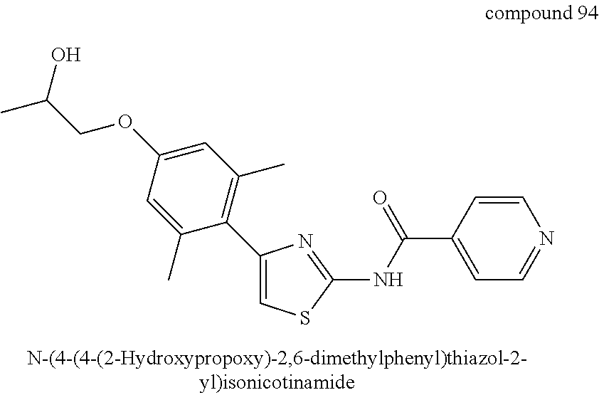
C1(OCC(C)O)=CC(C)=C(C2=CSC(NC(C3=CC=NC=C3)=O)=N2)C(C)=C1
